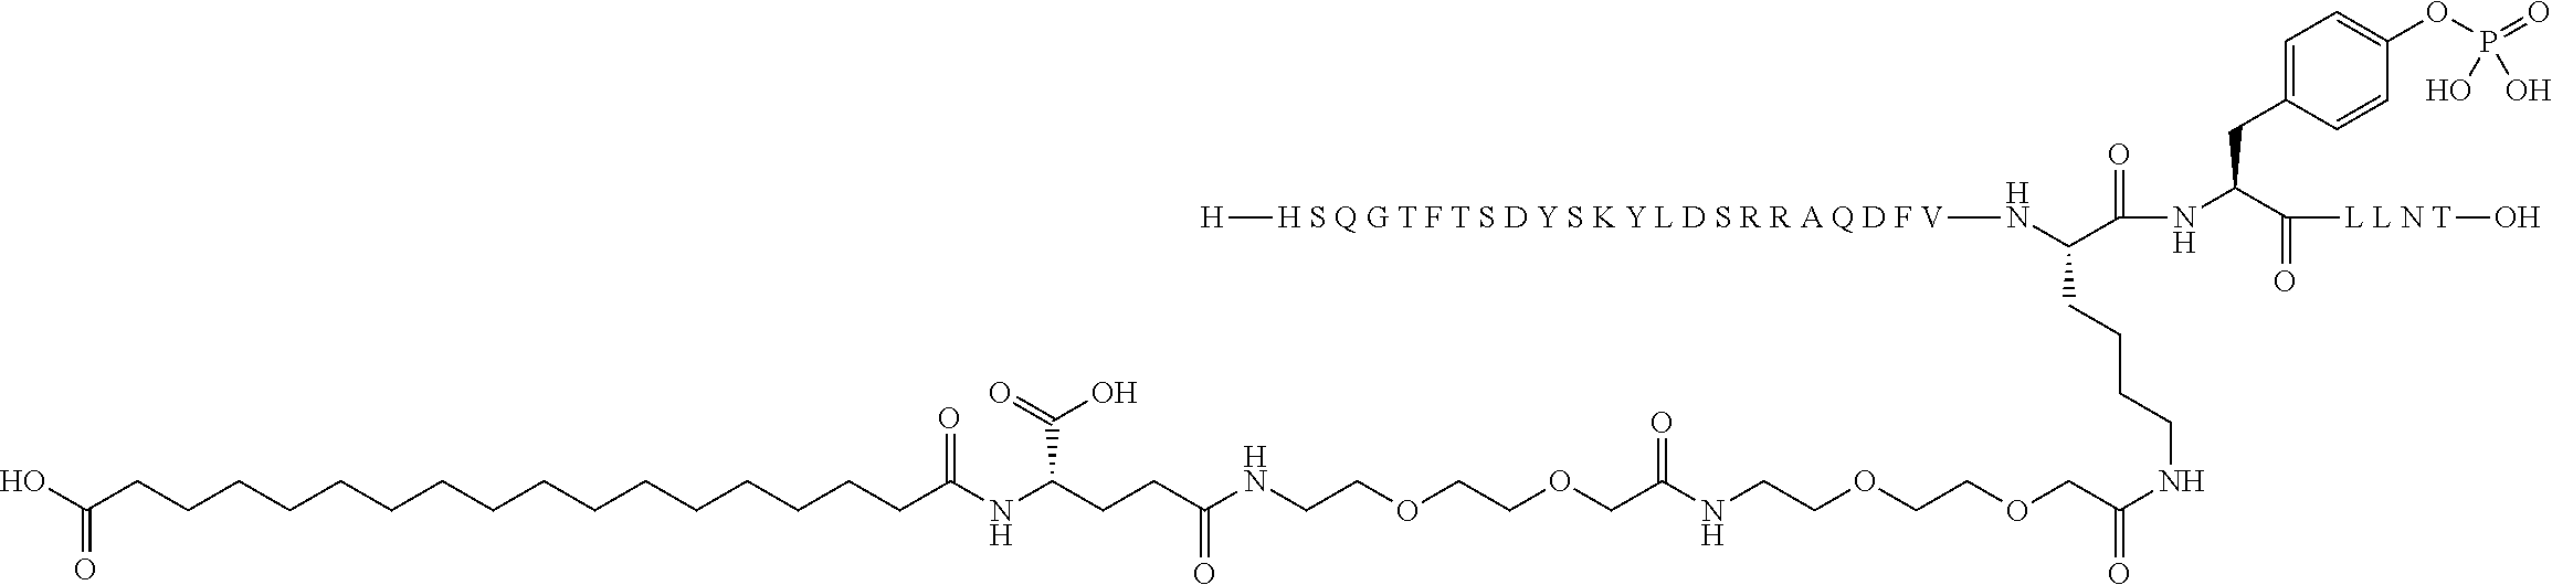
C(COCCOCCNC(CCC(NC(CCCCCCCCCCCCCCCCC(O)=O)=O)C(O)=O)=O)(=O)NCCOCCOCC(=O)NCCCCC(N[H S Q G T F T S D Y S K Y L D S R R A Q D F V][H])C(=O)NC(C([L L N T]O)=O)CC1=CC=C(OP(=O)(O)O)C=C1
